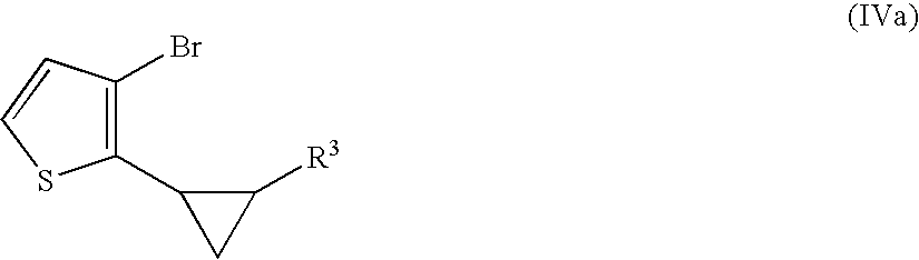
C1(C2CC2[R3])=C(Br)C=CS1
